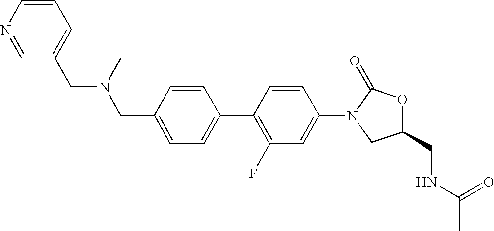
C1=C(CN(CC2=CC=CN=C2)C)C=CC(C2=C(F)C=C(N3CC(CNC(C)=O)OC3=O)C=C2)=C1
